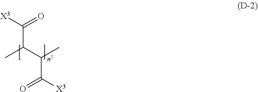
C(C)(C(=O)[X3])C(C)C([X3])=O
